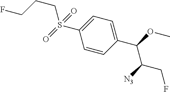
S(C1=CC=C(C(OC)C([N3])CF)C=C1)(=O)(CCCF)=O
